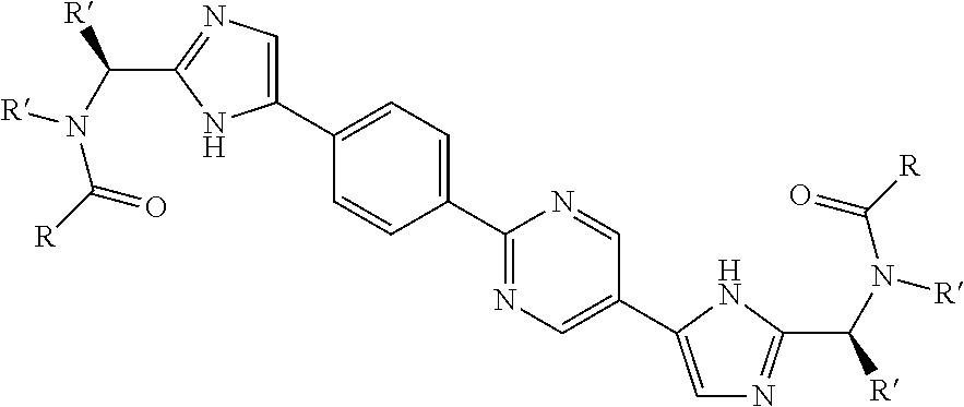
C1(C2=CC=C(C3=NC=C(C4=CN=C(C(N(C([R])=O)[R])[R])N4)C=N3)C=C2)=CN=C(C(N(C([R])=O)[R])[R])N1
